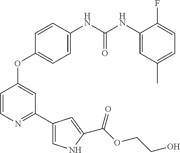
C1=C(NC(NC2=CC(C)=CC=C2F)=O)C=CC(OC2=CC(C3=CNC(C(=O)OCCO)=C3)=NC=C2)=C1
